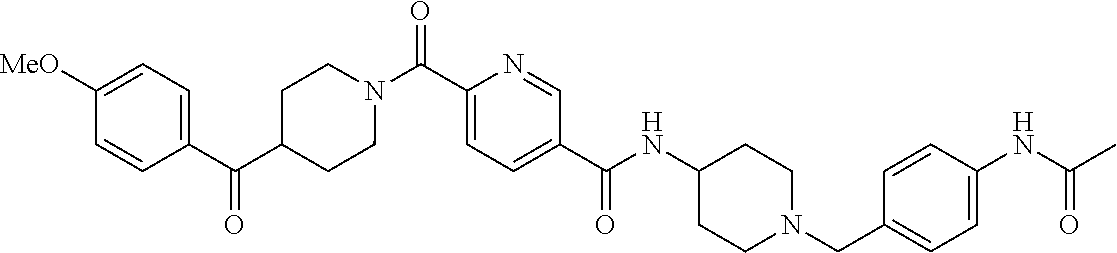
N(C(C1=CC=C(C(=O)N2CCC(C(C3=CC=C([OMe])C=C3)=O)CC2)N=C1)=O)C1CCN(CC2=CC=C(NC(C)=O)C=C2)CC1
